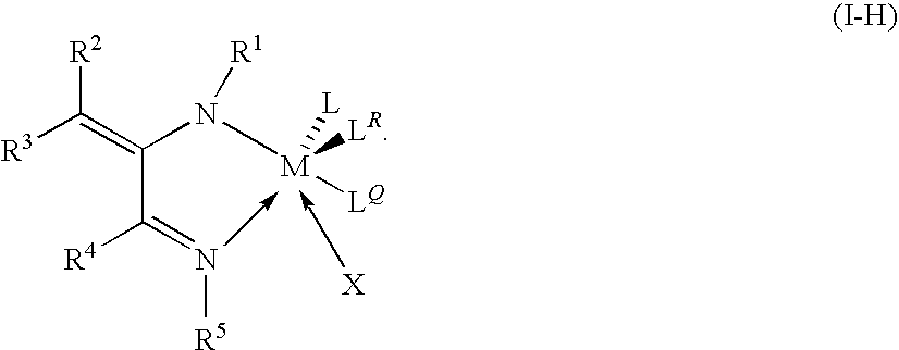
[R3]C(=C(C([R4])=N[R5])N([M]([LQ])([LR])[L])[R1])[R2]
